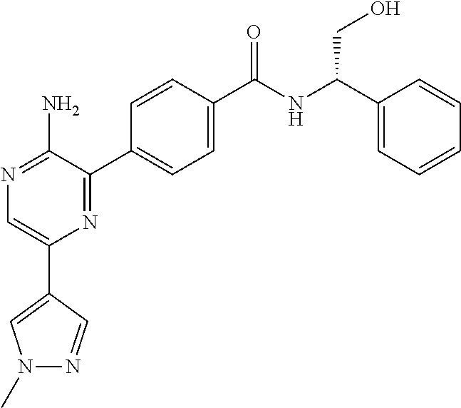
N1=C(N)C(C2=CC=C(C(NC(C3=CC=CC=C3)CO)=O)C=C2)=NC(C2=CN(C)N=C2)=C1
